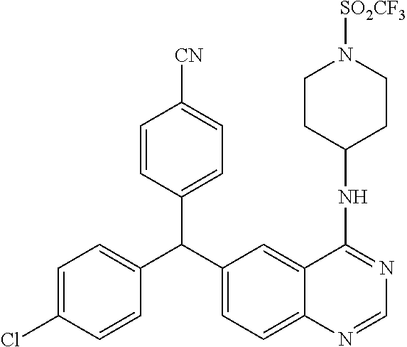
C1=CC(C(C2=CC=C3C(=C2)C(NC2CCN([SO2CF3])CC2)=NC=N3)C2=CC=C([CN])C=C2)=CC=C1Cl
